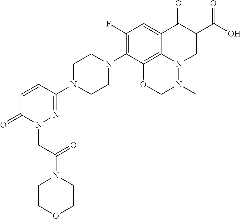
O=C1N(CC(N2CCOCC2)=O)N=C(N2CCN(C3=C(F)C=C4C5=C3OCN(C)N5C=C(C(O)=O)C4=O)CC2)C=C1
